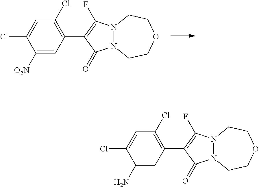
C1([O2N])=CC(C2=C(F)N3N(C2=O)CCOCC3)=C(Cl)C=C1Cl.C1(N)=CC(C2=C(F)N3N(C2=O)CCOCC3)=C(Cl)C=C1Cl
